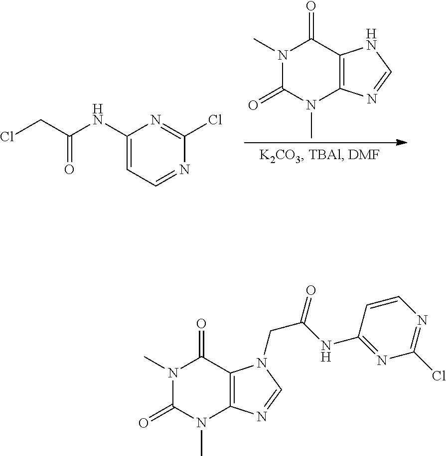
N1(C)C(=O)N(C)C2=C(C1=O)NC=N2.C1(NC(CCl)=O)=CC=NC(Cl)=N1.N1(C)C(=O)N(C)C2=C(C1=O)N(CC(NC1=NC(Cl)=NC=C1)=O)C=N2
